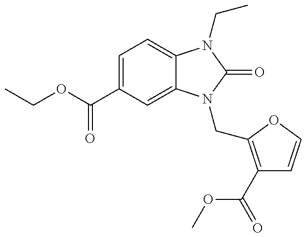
CCOC(=O)C1=CC=C2C(=C1)N(CC1=C(C(OC)=O)C=CO1)C(=O)N2CC
